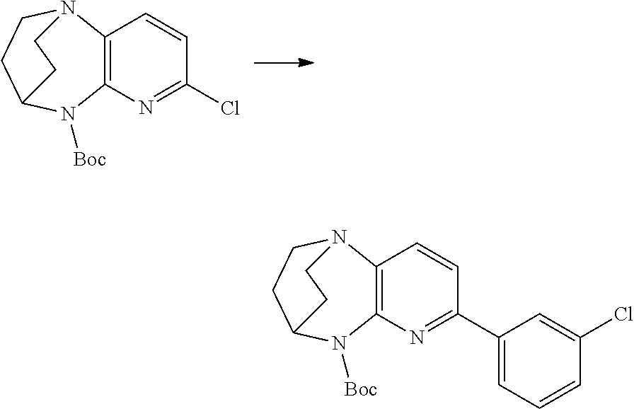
C1=CC2=C(N=C1Cl)N([Boc])C1CCN2CC1.C1=CC2=C(N=C1C1=CC=CC(Cl)=C1)N([Boc])C1CCN2CC1
